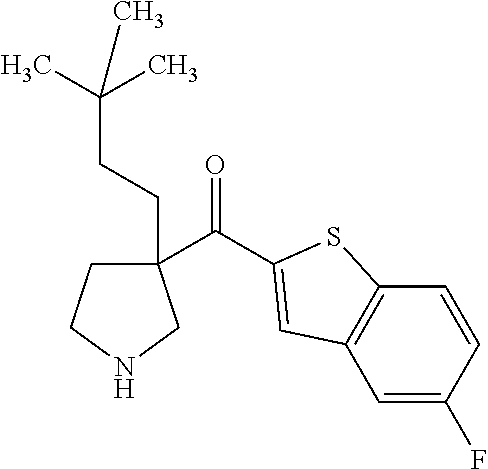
C1(C(=O)C2=CC3=C(C=CC(F)=C3)S2)(CCC(C)(C)C)CCNC1
